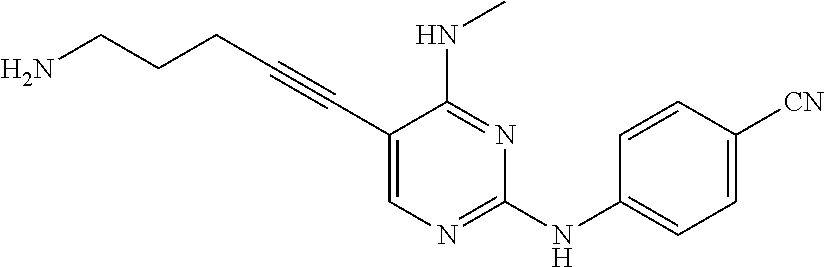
NCCCC#CC1=CN=C(NC2=CC=C([CN])C=C2)N=C1NC
